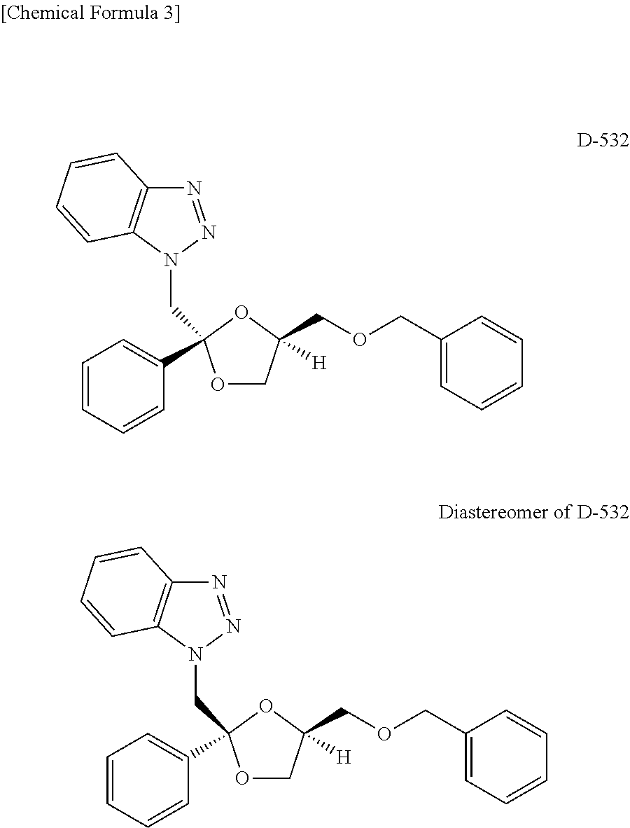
O1CC(COCC2=CC=CC=C2)([H])OC1(CN1N=NC2=C1C=CC=C2)C1=CC=CC=C1.O1CC(COCC2=CC=CC=C2)([H])OC1(CN1N=NC2=C1C=CC=C2)C1=CC=CC=C1
